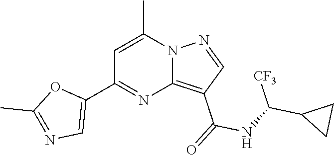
C12=C(C(=O)NC(C3CC3)[CF3])C=NN1C(C)=CC(C1=CN=C(C)O1)=N2
